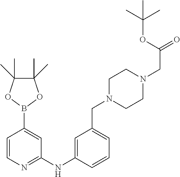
B1(C2=CC(NC3=CC(CN4CCN(CC(=O)OC(C)(C)C)CC4)=CC=C3)=NC=C2)OC(C)(C)C(C)(C)O1
